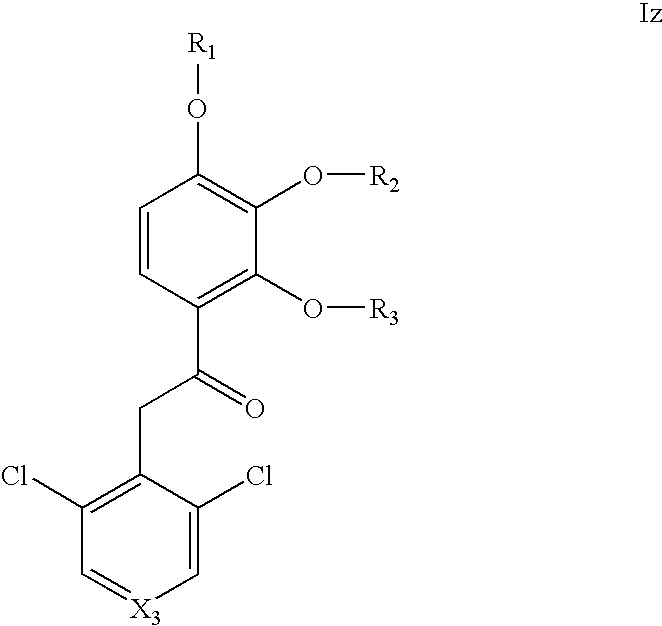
[R1]OC1=C(O[R2])C(O[R3])=C(C(=O)CC2=C(Cl)C=[X3]C=C2Cl)C=C1
